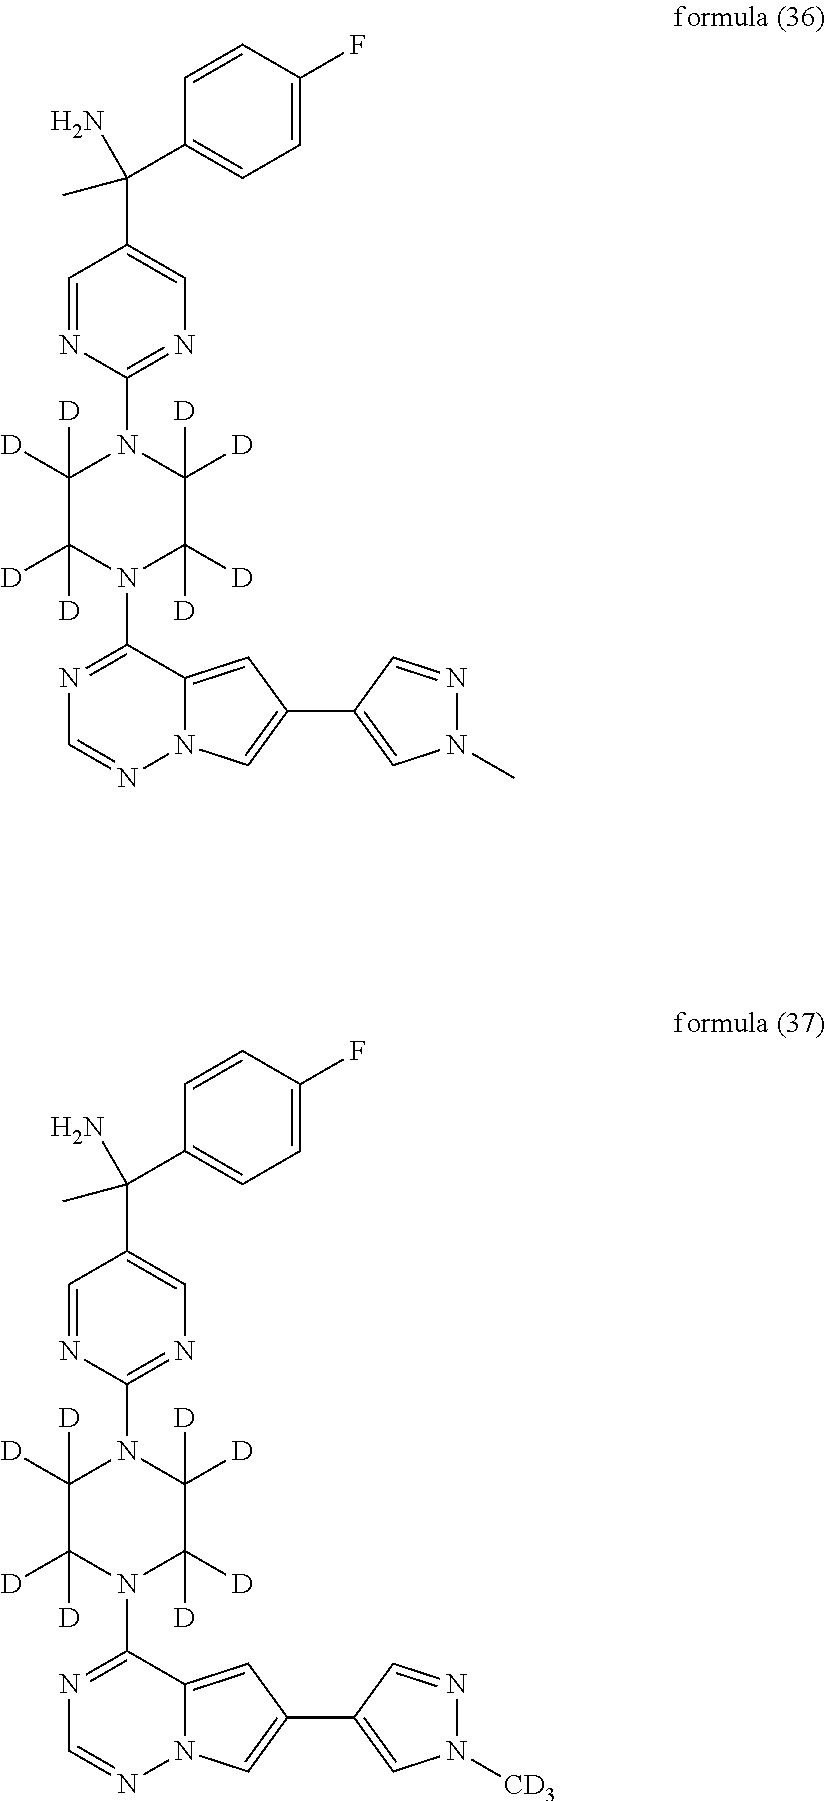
N1=C(N2C([D])([D])C([D])([D])N(C3=NC=C(C(N)(C4=CC=C(F)C=C4)C)C=N3)C([D])([D])C2([D])[D])C2=CC(C3=CN(C)N=C3)=CN2N=C1.N1=C(N2C([D])([D])C([D])([D])N(C3=NC=C(C(N)(C4=CC=C(F)C=C4)C)C=N3)C([D])([D])C2([D])[D])C2=CC(C3=CN([CD3])N=C3)=CN2N=C1
